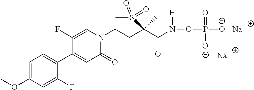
C1=C(OC)C=C(F)C(C2=CC(=O)N(CCC(S(C)(=O)=O)(C(N(OP([O-])(=O)[O-])[H])=O)C)C=C2F)=C1.[Na].[Na]
